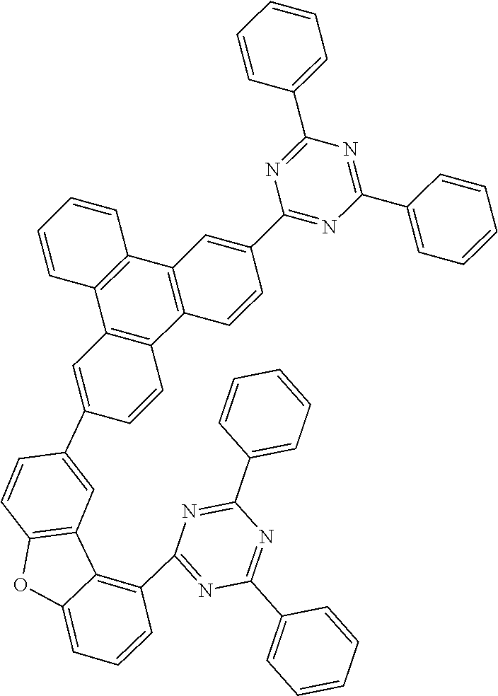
C1=C(C2=CC3=C(C=C2)OC2=CC=CC(C4=NC(C5=CC=CC=C5)=NC(C5=CC=CC=C5)=N4)=C32)C=CC2=C1C1=C(C3=C2C=CC(C2=NC(C4=CC=CC=C4)=NC(C4=CC=CC=C4)=N2)=C3)C=CC=C1
